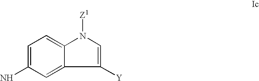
C1=C(N)C=C2C(=C1)N([Z1])C=C2[Y]
